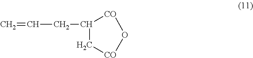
C1[CO]O[CO]C1CC=C
